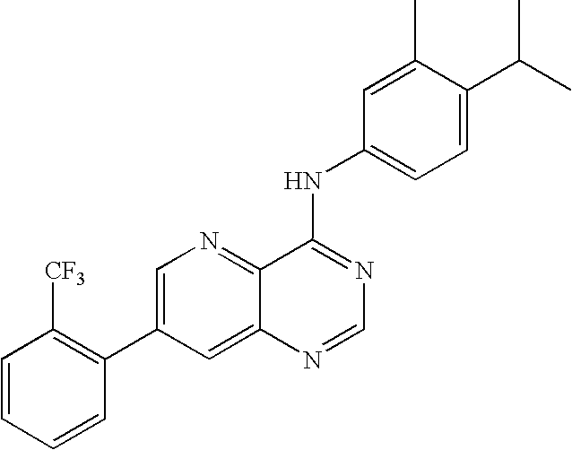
C1=CC=CC(C2=CN=C3C(=C2)N=CN=C3NC2=CC=C(C(C)C)C(C)=C2)=C1[CF3]
